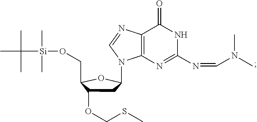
C12=C(N=C(N=CN(C)C)NC1=O)N(C1CC(OCSC)C(CO[Si](C)(C)C(C)(C)C)O1)C=N2
